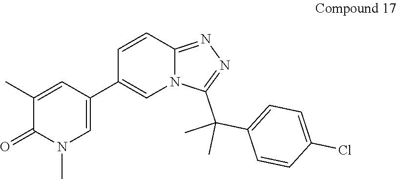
C1(C2=CN(C)C(=O)C(C)=C2)=CN2C(=NN=C2C(C2=CC=C(Cl)C=C2)(C)C)C=C1
